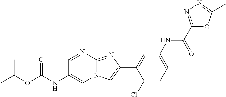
C1=NC2=NC(C3=CC(NC(C4=NN=C(C)O4)=O)=CC=C3Cl)=CN2C=C1NC(=O)OC(C)C
